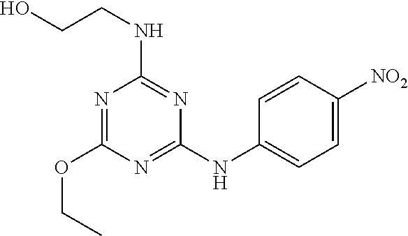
N1=C(NC2=CC=C([NO2])C=C2)N=C(NCCO)N=C1OCC
